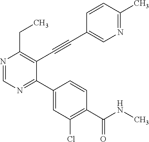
N1=CN=C(C2=CC(Cl)=C(C(=O)NC)C=C2)C(C#CC2=CN=C(C)C=C2)=C1CC
